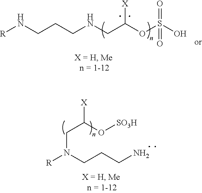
[R]NCCCNCC(OS(O)(=O)=O)[X].C(N(CCCN)[R])C(O[SO3H])[X]
